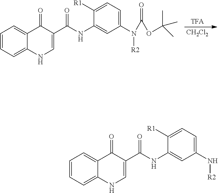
[TFA].[CH2Cl2].C1=CC=C2C(=C1)C(=O)C(C(NC1=CC(N(C(OC(C)(C)C)=O)[R2])=CC=C1[R1])=O)=CN2.C1=CC=C2C(=C1)C(=O)C(C(NC1=CC(N[R2])=CC=C1[R1])=O)=CN2
